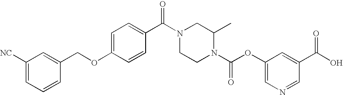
C1([NC])=CC=CC(COC2=CC=C(C(N3CCN(C(OC4=CN=CC(C(O)=O)=C4)=O)C(C)C3)=O)C=C2)=C1
